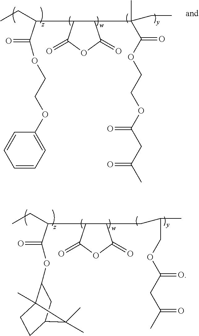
C1=CC=C(OCCOC(=O)C(C2C(C(C)(C(OCCOC(CC(C)=O)=O)=O)CC)C(=O)OC2=O)CC)C=C1.O(C(=O)C(C1C(CC(C)COC(CC(C)=O)=O)C(=O)OC1=O)CC)C1C2(C)CCC(C1)C2(C)C
